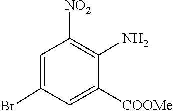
C1([NO2])=C(N)C([COOMe])=CC(Br)=C1
